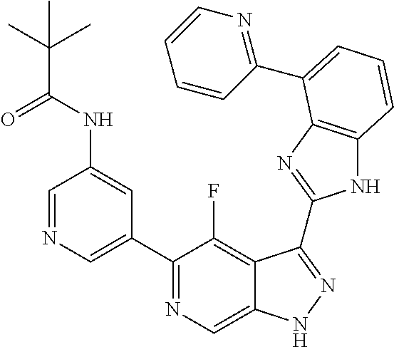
C1=NC=C(C2=NC=C3C(=C2F)C(C2=NC4=C(N2)C=CC=C4C2=NC=CC=C2)=NN3)C=C1NC(C(C)(C)C)=O
